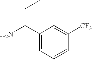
NC(CC)C1=CC=CC([CF3])=C1
